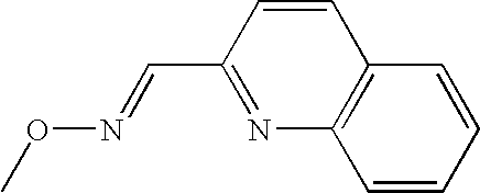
CON=CC1=NC2=C(C=C1)C=CC=C2
